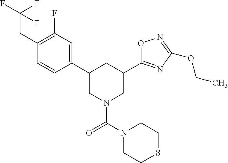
C1(C2CN(C(N3CCSCC3)=O)CC(C3=NC(OCC)=NO3)C2)=CC(F)=C(CC(F)(F)F)C=C1
